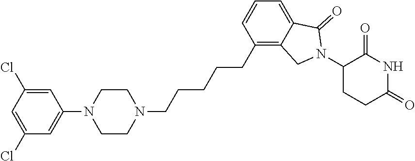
C1=C(Cl)C=C(Cl)C=C1N1CCN(CCCCCC2=C3C(=CC=C2)C(=O)N(C2CCC(=O)NC2=O)C3)CC1
